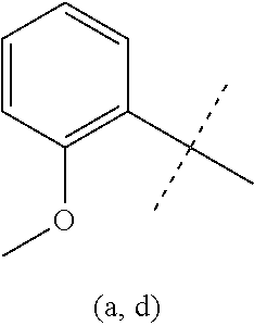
C1=CC(OC)=C(C(C)(C)C)C=C1
